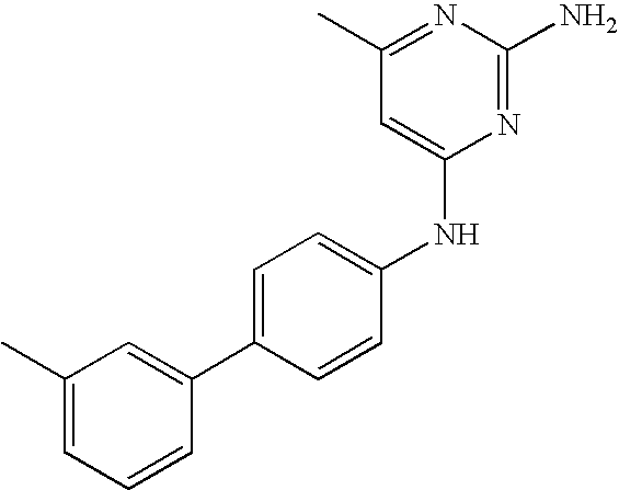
C1=C(C2=CC(C)=CC=C2)C=CC(NC2=CC(C)=NC(N)=N2)=C1
